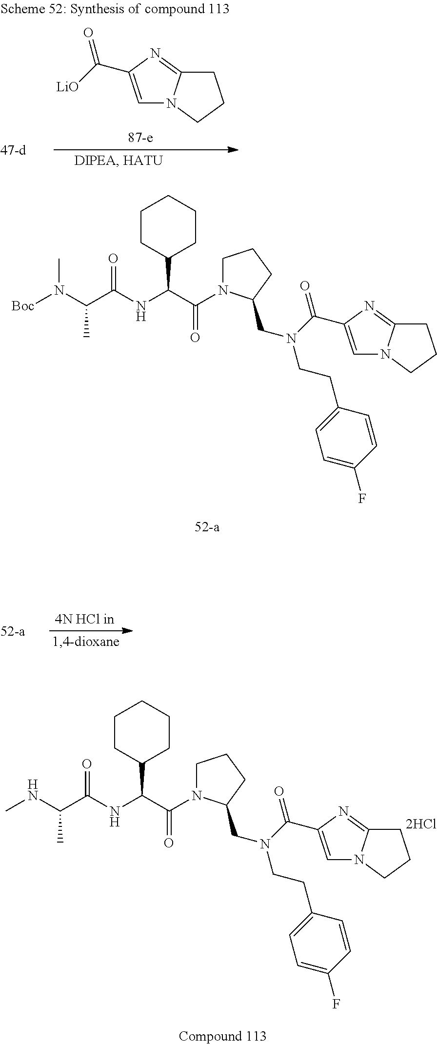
[Boc]N(C(C(NC(C(N1CCCC1CN(CCC1=CC=C(F)C=C1)C(=O)C1=CN2C(=N1)CCC2)=O)C1CCCCC1)=O)C)C.CNC(C(NC(C(N1CCCC1CN(CCC1=CC=C(F)C=C1)C(=O)C1=CN2C(=N1)CCC2)=O)C1CCCCC1)=O)C.C1=C(C([LiO])=O)N=C2N1CCC2
